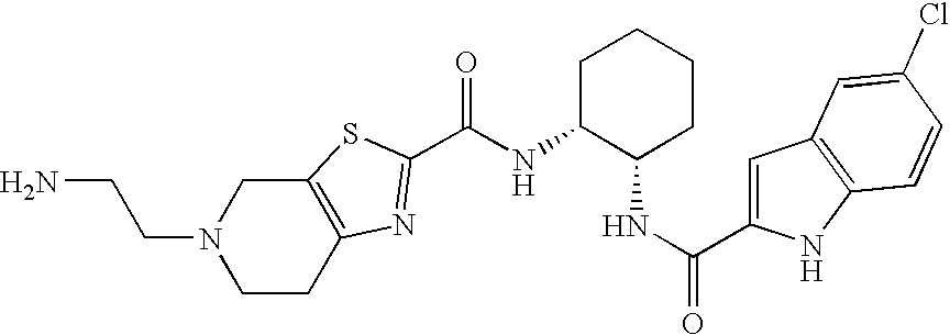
NCCN1CCC2=C(C1)SC(C(NC1C(NC(=O)C3=CC4=C(N3)C=CC(Cl)=C4)CCCC1)=O)=N2
